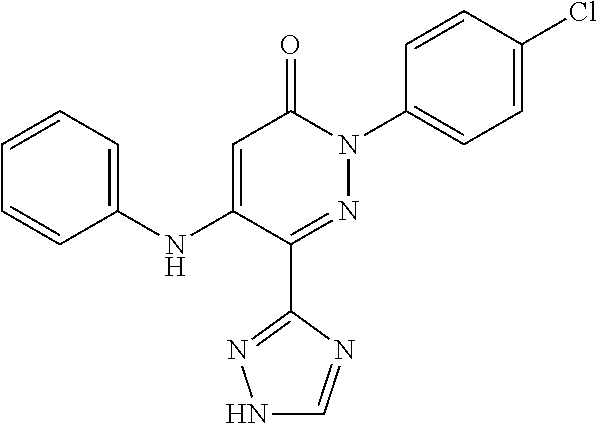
C1(C2=NN(C3=CC=C(Cl)C=C3)C(=O)C=C2NC2=CC=CC=C2)=NNC=N1
